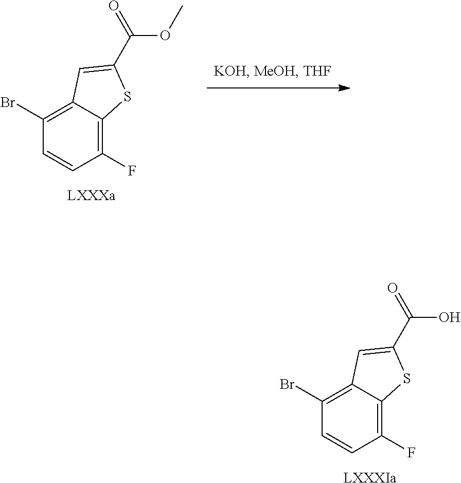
C1(F)=C2C(=C(Br)C=C1)C=C(C(=O)O)S2.[LXXXIa].C1(F)=C2C(=C(Br)C=C1)C=C(C(=O)OC)S2.[LXXXa]
